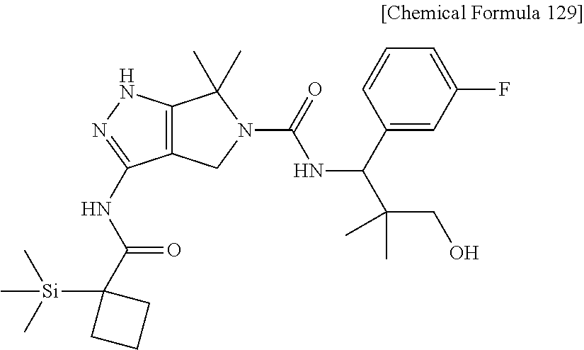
C12=C(NN=C1NC(C1([Si](C)(C)C)CCC1)=O)C(C)(C)N(C(=O)NC(C(CO)(C)C)C1=CC(F)=CC=C1)C2
